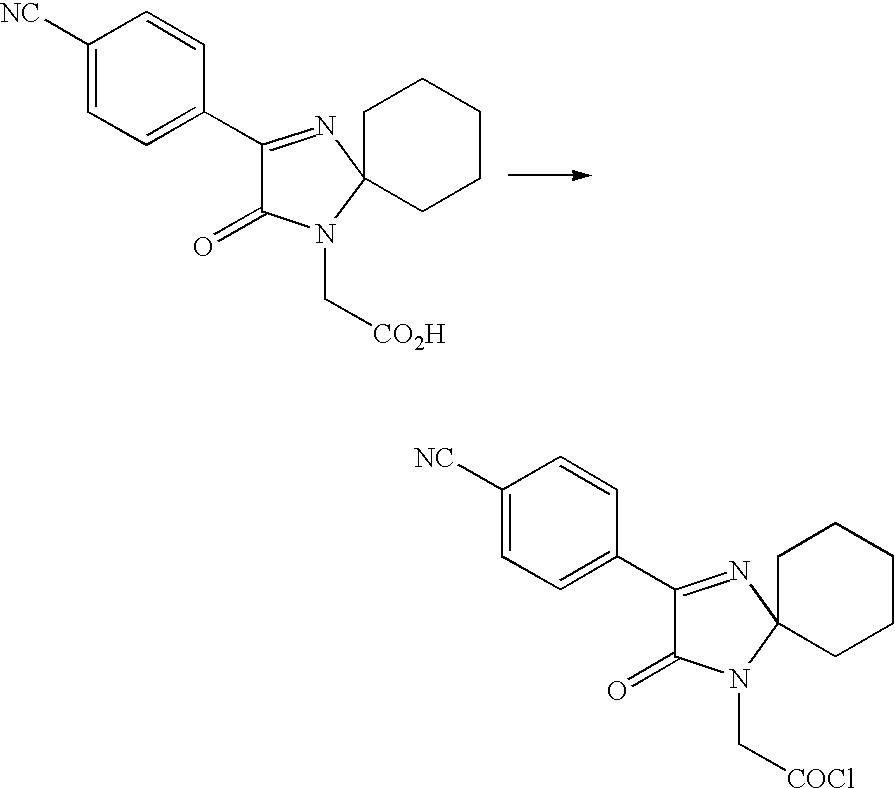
C1([NC])=CC=C(C2=NC3(N(C[CO2H])C2=O)CCCCC3)C=C1.C1([NC])=CC=C(C2=NC3(N(C[COCl])C2=O)CCCCC3)C=C1
